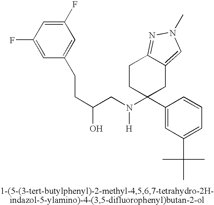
OC(CCC1=CC(F)=CC(F)=C1)CN(C1(C2=CC(C(C)(C)C)=CC=C2)CC2=CN(C)N=C2CC1)[H]
